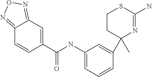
C1CC(C)(C2=CC(NC(=O)C3=CC4=NON=C4C=C3)=CC=C2)N=C(N)S1
